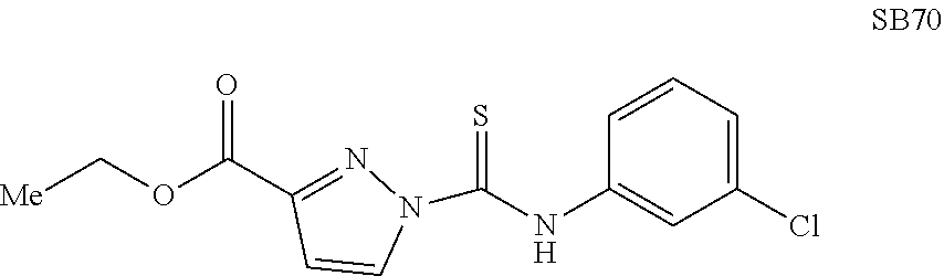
[Me]COC(C1=NN(C(NC2=CC(Cl)=CC=C2)=S)C=C1)=O
